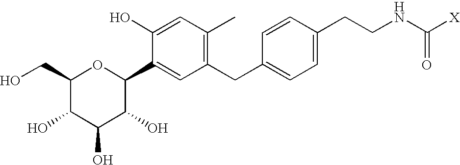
OCC1C(O)C(O)C(O)C(C2=CC(CC3=CC=C(CCNC(=O)[X])C=C3)=C(C)C=C2O)O1
